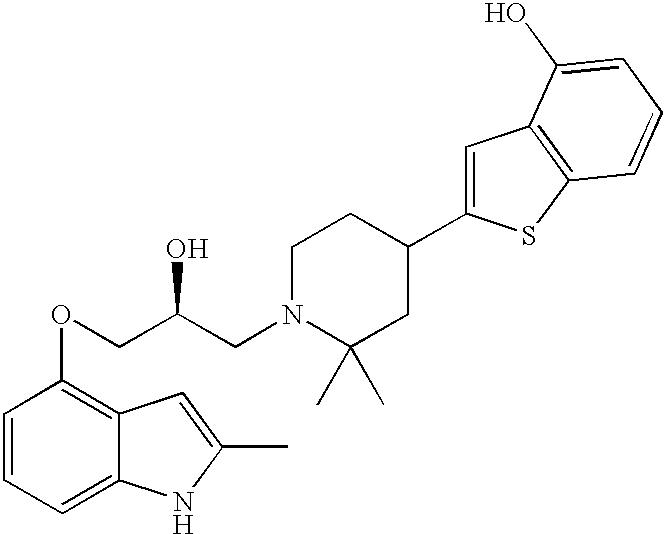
C1=CC=C2C(=C1OCC(CN1C(C)(C)CC(C3=CC4=C(S3)C=CC=C4O)CC1)O)C=C(C)N2
